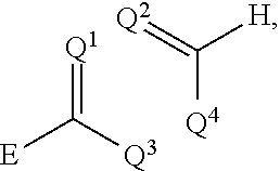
[Q1]=C([Q3])[E].[Q2]=C([H])[Q4]
